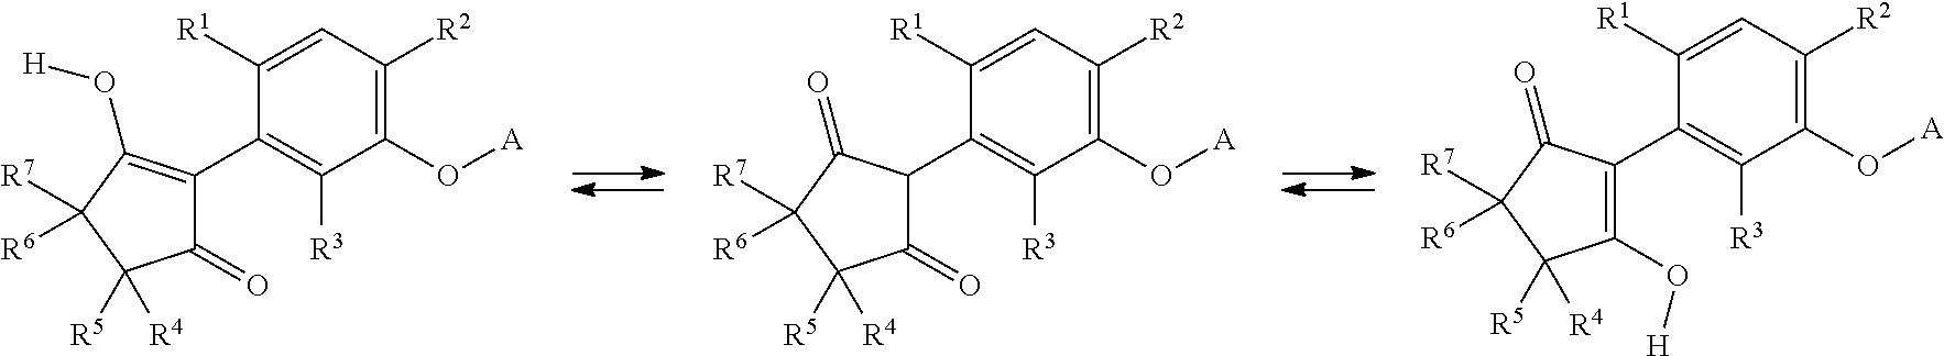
C1(O[A])=C([R2])C=C([R1])C(C2=C(O[H])C([R7])([R6])C([R4])([R5])C2=O)=C1[R3].C1(O[A])=C([R2])C=C([R1])C(C2C(=O)C([R4])([R5])C([R7])([R6])C2=O)=C1[R3].C1(O[A])=C([R2])C=C([R1])C(C2=C(O[H])C([R4])([R5])C([R7])([R6])C2=O)=C1[R3]
